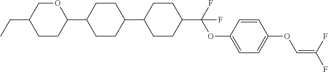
C1CC(C2CCC(C3CCC(C(F)(OC4=CC=C(OC=C(F)F)C=C4)F)CC3)CC2)OCC1CC
